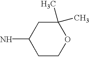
C1COC(C)(C)CC1N
